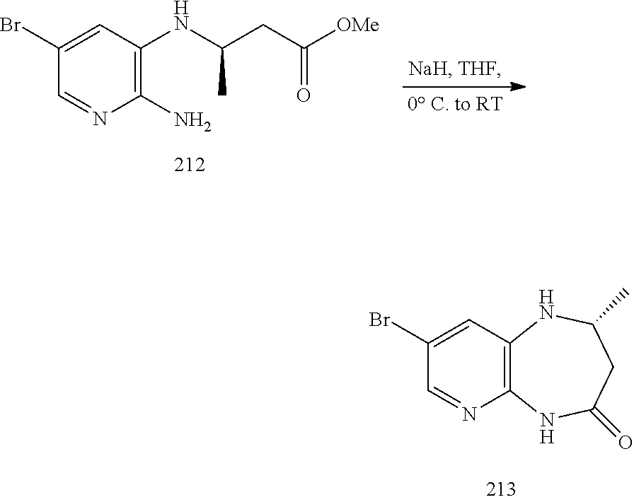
C1(Br)=CC(NC(CC([OMe])=O)C)=C(N)N=C1.C1(Br)=CC2=C(N=C1)NC(=O)CC(C)N2
